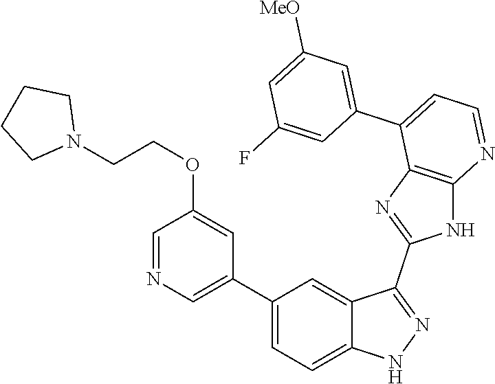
C1(C2=CC=C3C(=C2)C(C2=NC4=C(N2)N=CC=C4C2=CC([MeO])=CC(F)=C2)=NN3)=CN=CC(OCCN2CCCC2)=C1
